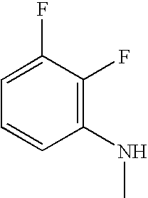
C1=C(F)C(F)=C(NC)C=C1
